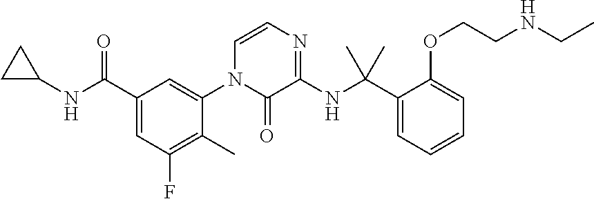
C1(C(NC2CC2)=O)=CC(F)=C(C)C(N2C(=O)C(NC(C3=CC=CC=C3OCCNCC)(C)C)=NC=C2)=C1
